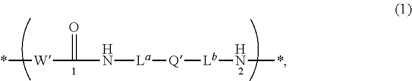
*[W]C(=O)N[La][Q][Lb]N*
